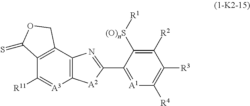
C12=C(C3=C(C([R11])=[A3]1)C(=S)OC3)N=C(C1=[A1]C([R4])=C([R3])C([R2])=C1[(O)nS][R1])[A2]2
